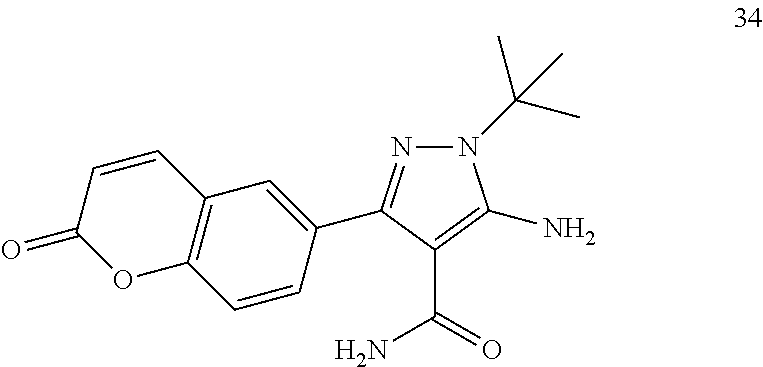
N1(C(C)(C)C)N=C(C2=CC3=C(C=C2)OC(=O)C=C3)C(C(=O)N)=C1N
